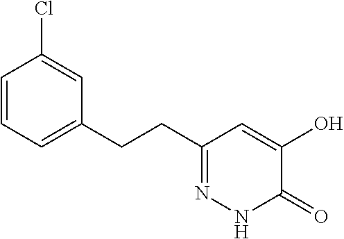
C1(CCC2=NNC(=O)C(O)=C2)=CC=CC(Cl)=C1
